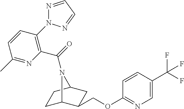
C1C2C(COC3=NC=C(C(F)(F)F)C=C3)CC(C1)N2C(=O)C1=C(N2N=CC=N2)C=CC(C)=N1
